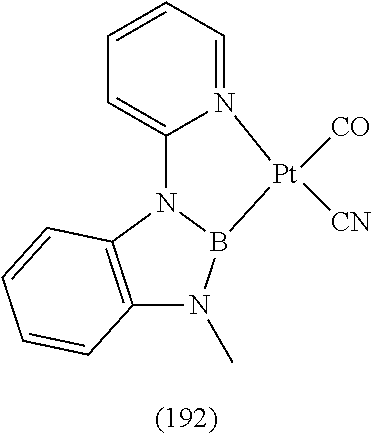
C1=CC=N2C(=C1)N1C3=C(N(C)B1[Pt]2([CO])[CN])C=CC=C3
